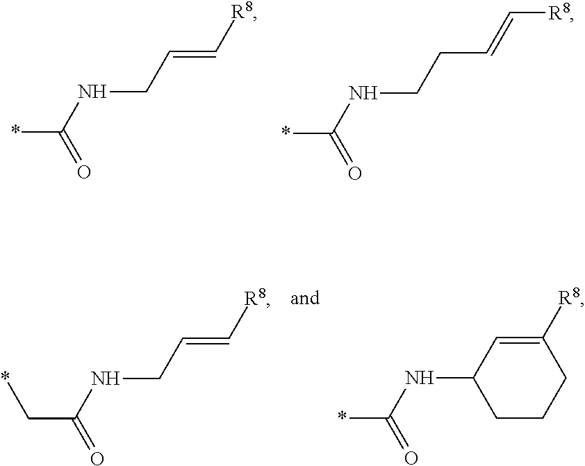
*C(NCC=C[R8])=O.*C(NCCC=C[R8])=O.C(NCC=C[R8])(=O)C*.*C(NC1C=C([R8])CCC1)=O
